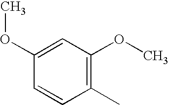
C1(OC)=CC(OC)=C(C)C=C1
